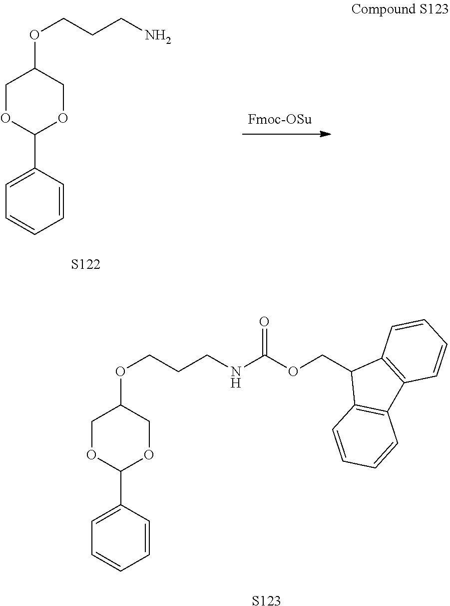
C1OC(C2=CC=CC=C2)OCC1OCCCN.[S122].C1OC(C2=CC=CC=C2)OCC1OCCCNC(OCC1C2=C(C3=C1C=CC=C3)C=CC=C2)=O.[S123]
